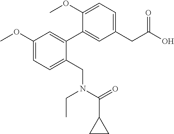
C1(OC)=CC=C(CN(CC)C(=O)C2CC2)C(C2=CC(CC(O)=O)=CC=C2OC)=C1
